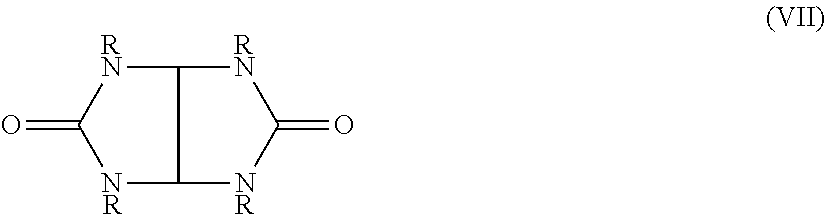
C12[RN]C(=O)[NR]C1[NR]C(=O)[RN]2
